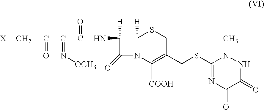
C12([H])N(C([COOH])=C(CSC3=NC(=O)C(=O)NN3C)CS1)C(=O)C2(NC(C(C(C[X])=O)=N[OCH3])=O)[H]
